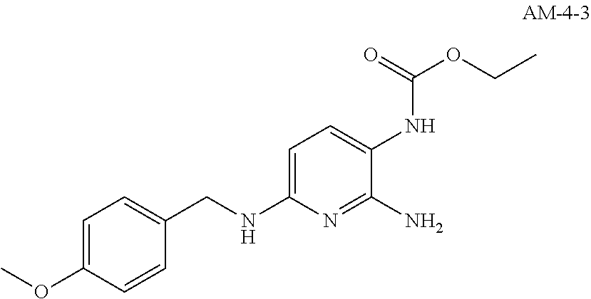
C1=C(OC)C=CC(CNC2=CC=C(NC(=O)OCC)C(N)=N2)=C1
